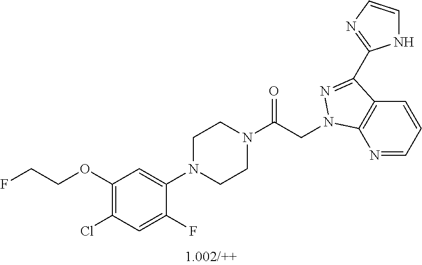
C1(OCCF)=C(Cl)C=C(F)C(N2CCN(C(CN3C4=C(C=CC=N4)C(C4=NC=CN4)=N3)=O)CC2)=C1
